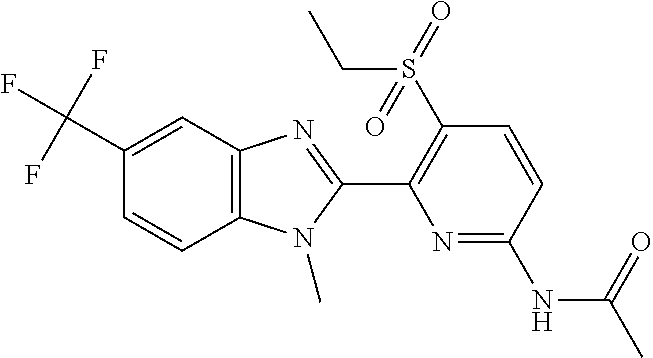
C12=C(C=C(C(F)(F)F)C=C1)N=C(C1=C(S(CC)(=O)=O)C=CC(NC(C)=O)=N1)N2C
